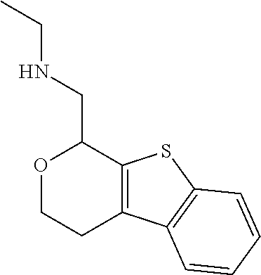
C12=C(SC3=C1C=CC=C3)C(CNCC)OCC2
